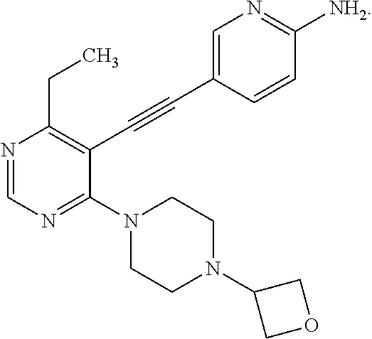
N1=CN=C(N2CCN(C3COC3)CC2)C(C#CC2=CN=C([NH2])C=C2)=C1CC
